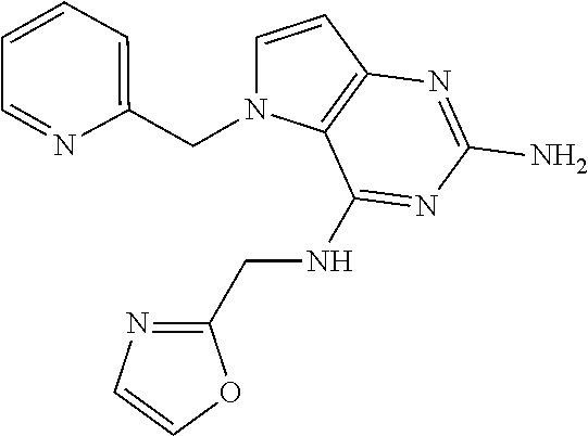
C1=CC2=C(N1CC1=CC=CC=N1)C(NCC1=NC=CO1)=NC(N)=N2
